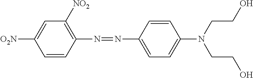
[NO2]C1=CC([NO2])=C(N=NC2=CC=C(N(CCO)CCO)C=C2)C=C1
